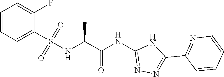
C1=CC=C(S(=O)(=O)NC(C)C(=O)NC2=NN=C(C3=NC=CC=C3)N2)C(F)=C1
